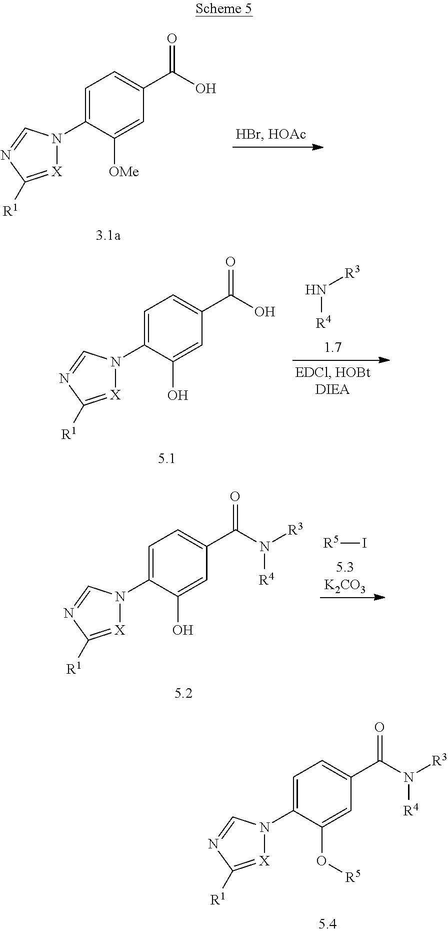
C1=C(N2[X]=C([R1])N=C2)C(O[R5])=CC(C(N([R4])[R3])=O)=C1.C1=C(N2[X]=C([R1])N=C2)C([OMe])=CC(C(O)=O)=C1.C1=C(N2[X]=C([R1])N=C2)C(O)=CC(C(O)=O)=C1.N([R4])[R3].C1=C(N2[X]=C([R1])N=C2)C(O)=CC(C(N([R4])[R3])=O)=C1.[R5]I
